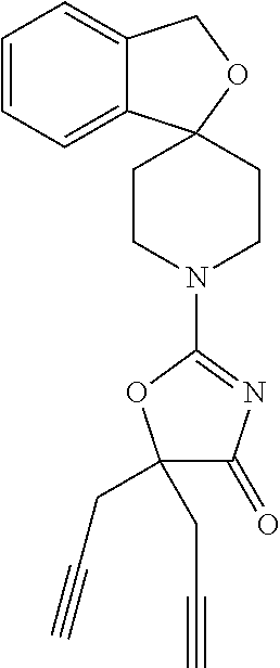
C1=CC=C2C(=C1)COC21CCN(C2=NC(=O)C(CC#C)(CC#C)O2)CC1
